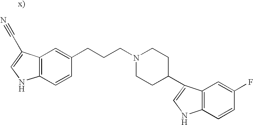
C12=C(C=CC(CCCN3CCC(C4=CNC5=C4C=C(F)C=C5)CC3)=C1)NC=C2C#N
